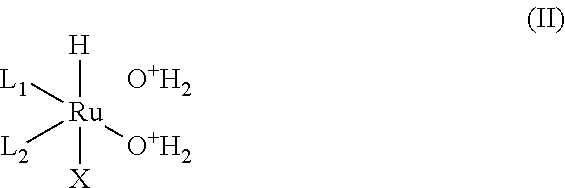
[H][Ru]([X])([L1])([L2])[O+H2].[O+H2]
